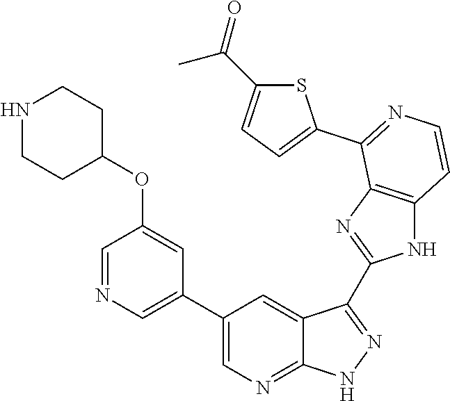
C1=NC=C(C2=CN=C3C(=C2)C(C2=NC4=C(N2)C=CN=C4C2=CC=C(C(=O)C)S2)=N[N H]3)C=C1OC1CCNCC1
